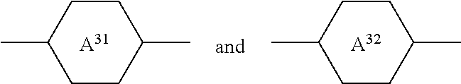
C1CC(C)CCC1C.[A31].CC1CCC(C)CC1.[A32]
